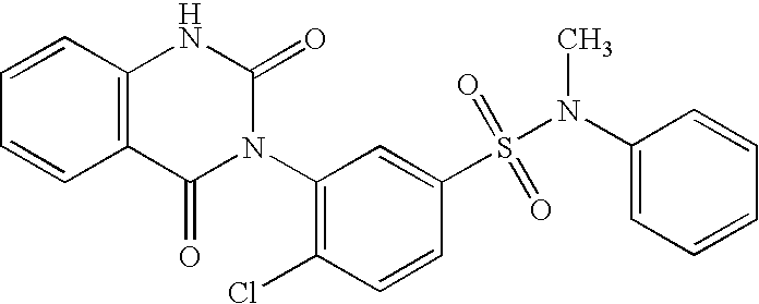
C12=C(C=CC=C1)NC(=O)N(C1=C(Cl)C=CC(S(N(C)C3=CC=CC=C3)(=O)=O)=C1)C2=O
